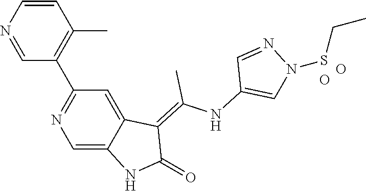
C1=CN=CC(C2=NC=C3C(=C2)C(=C(NC2=CN(SCC)N=C2)C)C(=O)N3)=C1C.O.O
